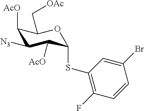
C1([AcO])C([N3])C([AcO])C(SC2=C(F)C=CC(Br)=C2)OC1C[OAc]
